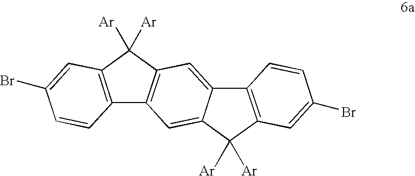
C12=C(C([Ar])([Ar])C3=C1C=C1C(=C3)C3=C(C1([Ar])[Ar])C=C(Br)C=C3)C=C(Br)C=C2
